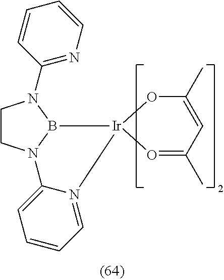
C1CN2B(N1C1=NC=CC=C1)[Ir]1(N3=CC=CC=C23)O=C(C)C=C(C)O1
